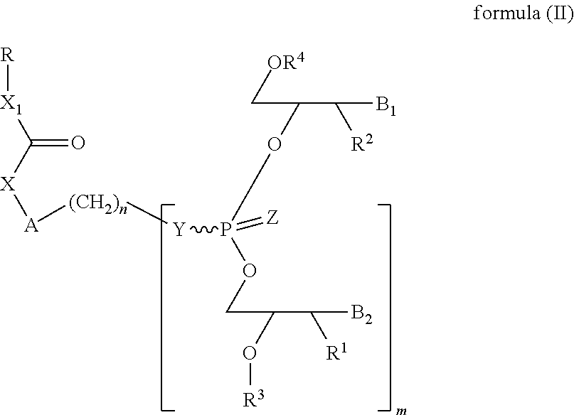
P(OCC(O[R3])C([R1])[B2])([Y][(CH2)n][A][X]C([X1][R])=O)(OC(C[OR4])C([R2])[B1])=[Z]
